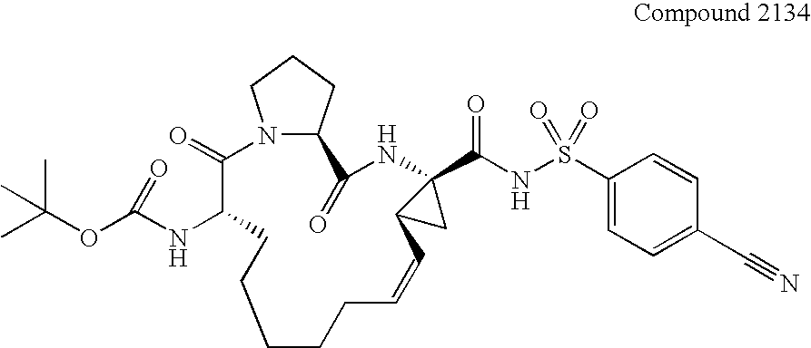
C1(=O)C(NC(OC(C)(C)C)=O)CCCCCC=CC2C(C(NS(=O)(=O)C3=CC=C(C#N)C=C3)=O)(NC(=O)C3N1CCC3)C2
